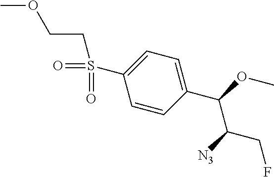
S(C1=CC=C(C(OC)C([N3])CF)C=C1)(=O)(CCOC)=O
